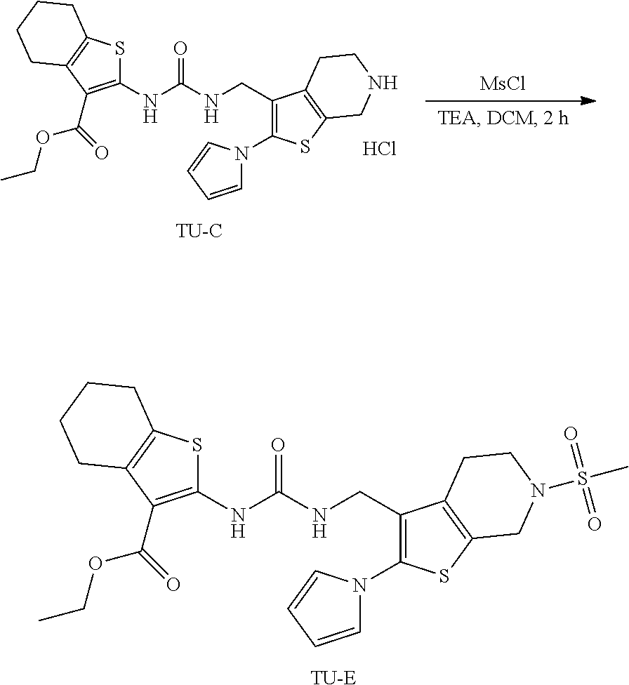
[TU-C].C1(NC(NCC2=C(N3C=CC=C3)SC3=C2CCNC3)=O)=C(C(=O)OCC)C2=C(S1)CCCC2.Cl.[MsCl].C1(NC(NCC2=C(N3C=CC=C3)SC3=C2CCN(S(C)(=O)=O)C3)=O)=C(C(=O)OCC)C2=C(S1)CCCC2.[TU-E]
